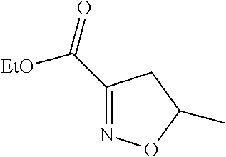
C1(C(=O)[EtO])=NOC(C)C1
